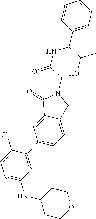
N1=C(NC2CCOCC2)N=C(C2=CC=C3C(=C2)C(=O)N(CC(=O)NC(C2=CC=CC=C2)C(O)C)C3)C(Cl)=C1
